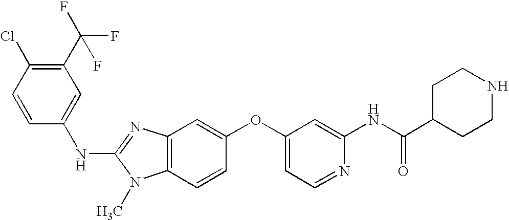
C1(C(F)(F)F)=C(Cl)C=CC(NC2=NC3=C(N2C)C=CC(OC2=CC=NC(NC(C4CCNCC4)=O)=C2)=C3)=C1
